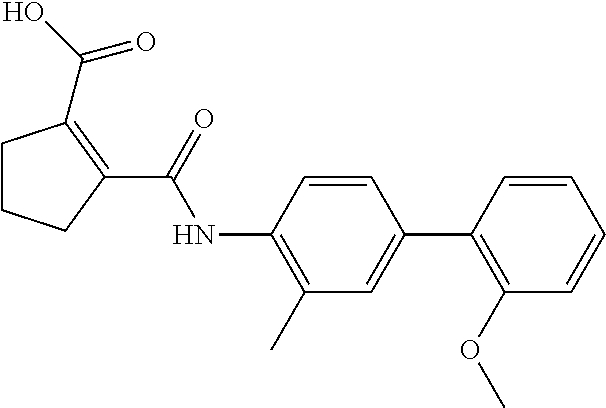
C1CCC(C(NC2=C(C)C=C(C3=C(OC)C=CC=C3)C=C2)=O)=C1C(=O)O
